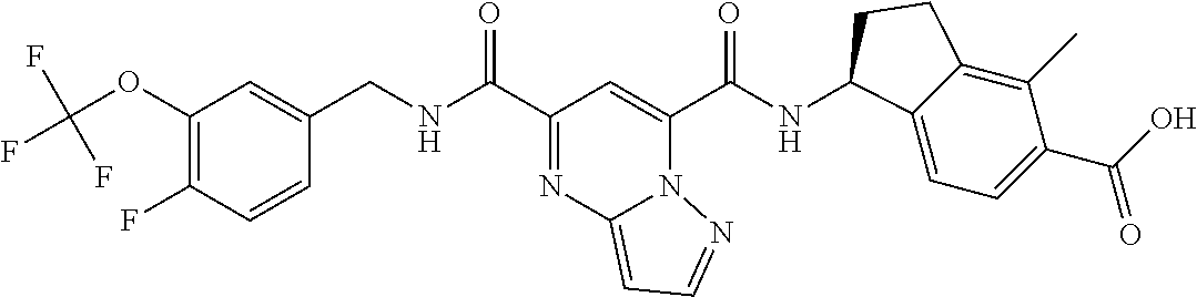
C1(OC(F)(F)F)=C(F)C=CC(CNC(C2=NC3=CC=NN3C(C(NC3C4=CC=C(C(O)=O)C(C)=C4CC3)=O)=C2)=O)=C1
